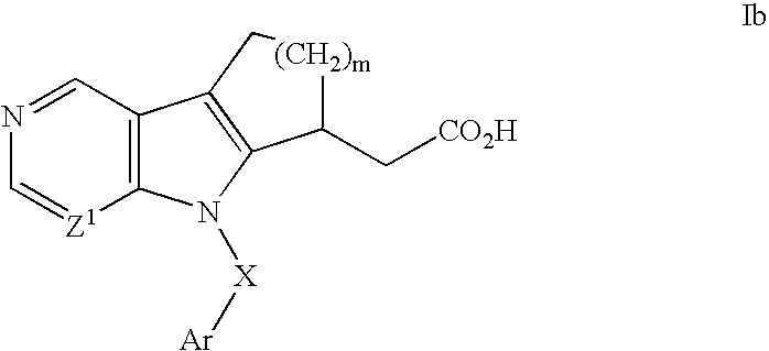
C12=C(C=NC=[Z1]1)C1=C(N2[X][Ar])C(C[CO2H])[(CH2)m]C1
